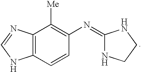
C12=C(N=CN1)C([Me])=C(N=C1NCCN1)C=C2
